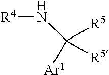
[R4]NC([Ar1])([R5])[R5]
